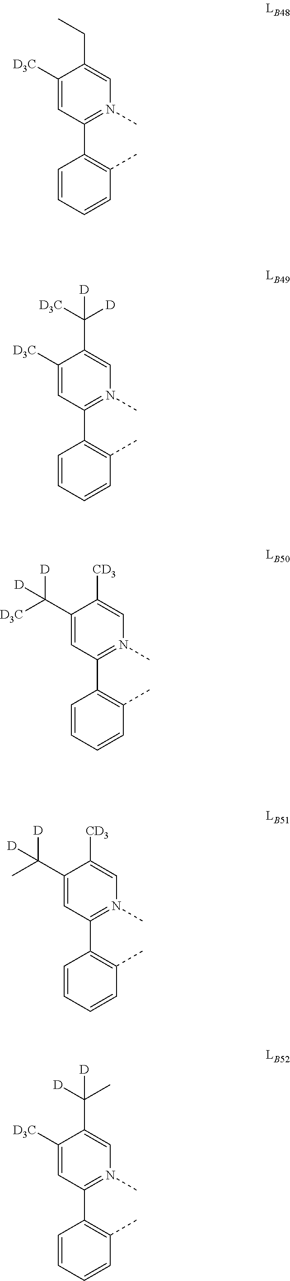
C1([D3C])=CC(C2=C(C)C=CC=C2)=N(C)C=C1C([D])(C)[D].C1([D3C])=CC(C2=C(C)C=CC=C2)=N(C)C=C1CC.C1([D3C])=CC(C2=C(C)C=CC=C2)=N(C)C=C1C([D3C])([D])[D].C1(C([D3C])([D])[D])=CC(C2=C(C)C=CC=C2)=N(C)C=C1[CD3].C1(C(C)([D])[D])=CC(C2=C(C)C=CC=C2)=N(C)C=C1[CD3]
